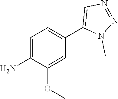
C1(N)=CC=C(C2=CN=NN2C)C=C1OC
